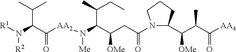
C1(C(C(C([AA4])=O)C)[OMe])CCCN1C(CC(C(N([AA2]C(C(N([R1])[R2])C(C)C)=O)[Me])C(CC)C)[OMe])=O
